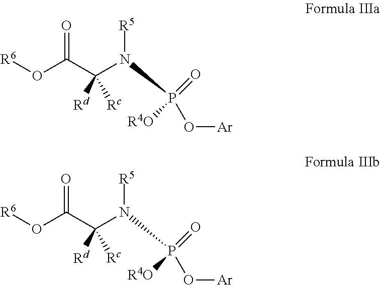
[R6]OC(C(N(P(=O)([R4O])O[Ar])[R5])([Rd])[Rc])=O.[R6]OC(C(N(P(=O)([R4O])O[Ar])[R5])([Rd])[Rc])=O
